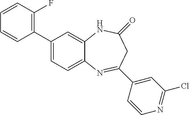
C1(C2=C(F)C=CC=C2)=CC=C2C(=C1)NC(=O)CC(C1=CC(Cl)=NC=C1)=N2
